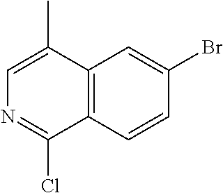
C1=C(C)C2=C(C(Cl)=N1)C=CC(Br)=C2
